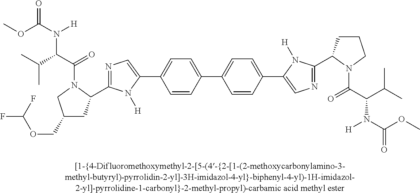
C1=CC(C2=CC=C(C3=CN=C(C4CCCN4C(=O)C(N([H])C(=O)OC)C(C)C)N3[H])C=C2)=CC=C1C1=CN=C(C2CC(COC(F)F)CN2C(=O)C(N([H])C(=O)OC)C(C)C)N1[H]
